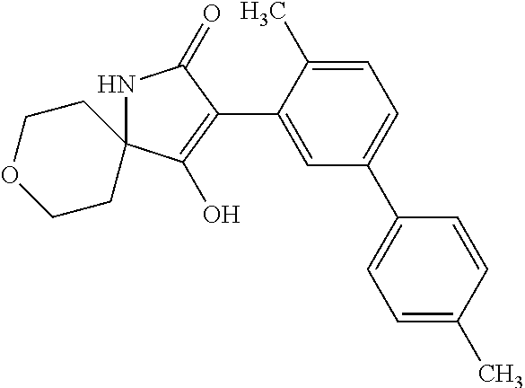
N1C2(C(O)=C(C3=CC(C4=CC=C(C)C=C4)=CC=C3C)C1=O)CCOCC2
